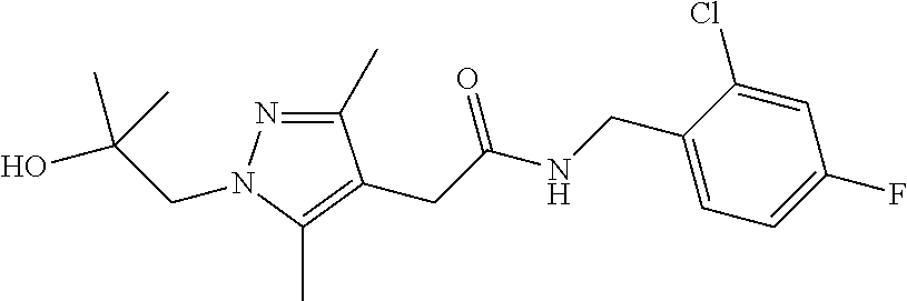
C1(C)=NN(CC(O)(C)C)C(C)=C1CC(NCC1=CC=C(F)C=C1Cl)=O
